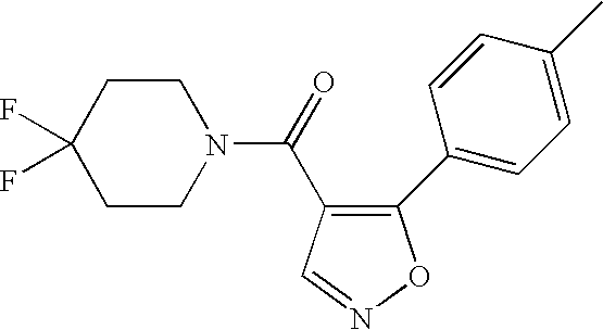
C1(F)(F)CCN(C(=O)C2=C(C3=CC=C(C)C=C3)ON=C2)CC1
